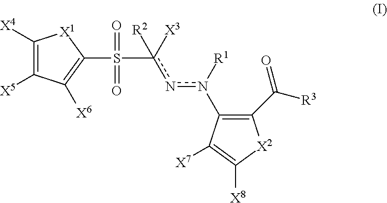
C1([X4])=C([X5])C([X6])=C(S(c([X3])(nn([R1])C2=C(C([R3])=O)[X2]C([X8])=C2[X7])[R2])(=O)=O)[X1]1
